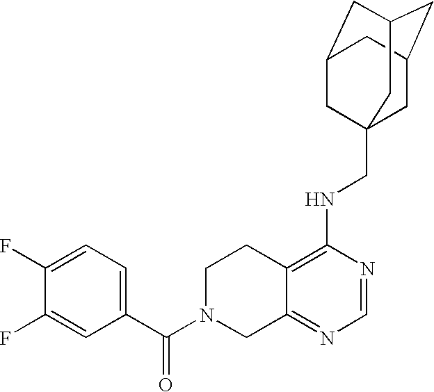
C12=C(NCC34CC5CC(CC(C3)C5)C4)N=CN=C1CN(C(C1=CC=C(F)C(F)=C1)=O)CC2
